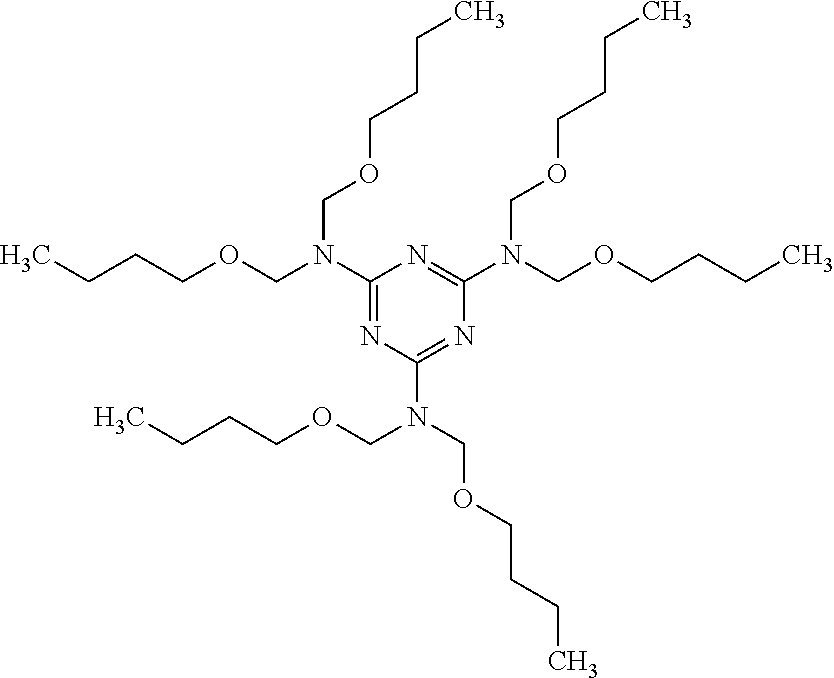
C1(N(COCCCC)COCCCC)=NC(N(COCCCC)COCCCC)=NC(N(COCCCC)COCCCC)=N1
